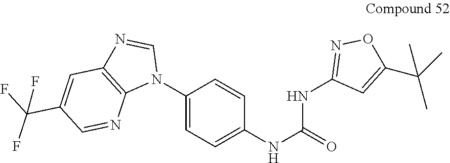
C1(N2C=NC3=C2N=CC(C(F)(F)F)=C3)=CC=C(NC(=O)NC2=NOC(C(C)(C)C)=C2)C=C1
